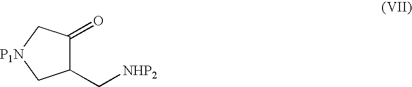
C1(C[NHP2])C(=O)C[P1N]C1
